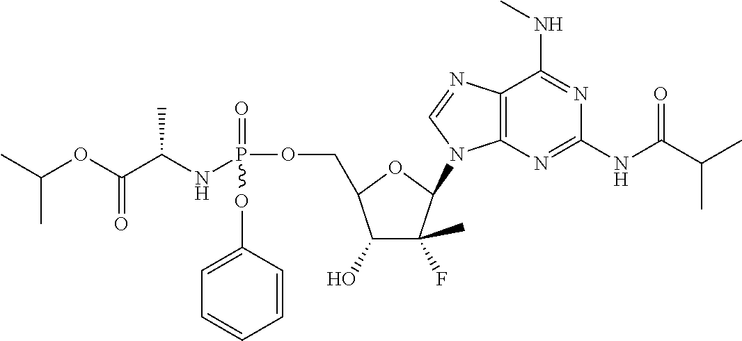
C12=C(N=C(NC(C(C)C)=O)N=C1NC)N(C1C(C)(F)C(O)C(COP(=O)(NC(C(OC(C)C)=O)C)OC3=CC=CC=C3)O1)C=N2
